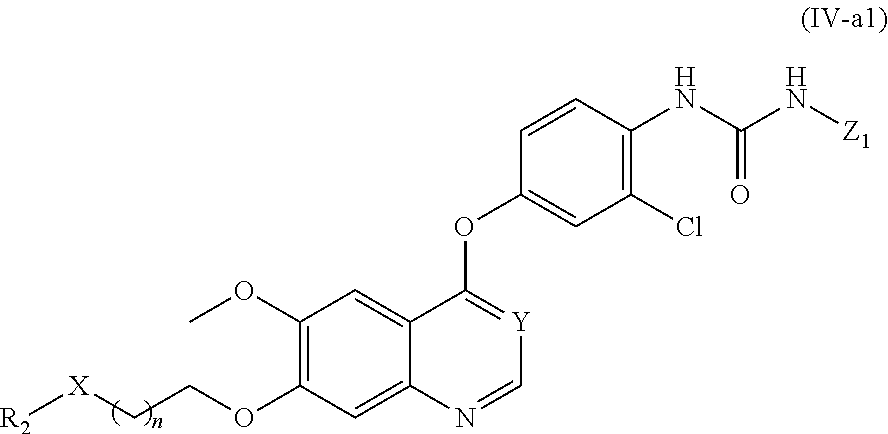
C1(OC)=C(OCC[X][R2])C=C2C(=C1)C(OC1=CC(Cl)=C(NC(N[Z1])=O)C=C1)=[Y]C=N2
